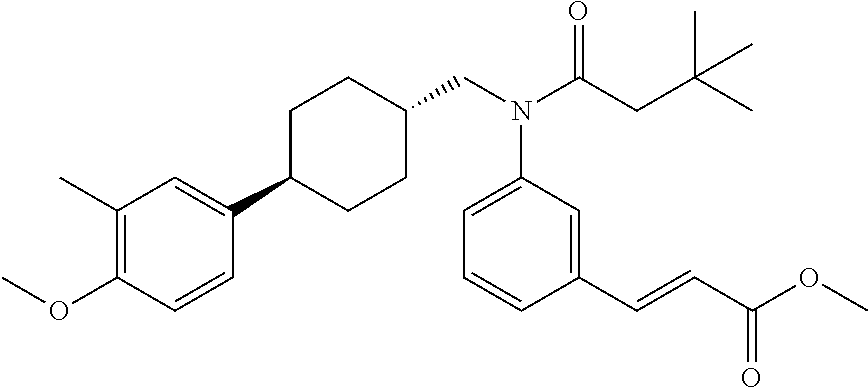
N(C1=CC=CC(C=CC(OC)=O)=C1)(CC1CCC(C2=CC(C)=C(OC)C=C2)CC1)C(=O)CC(C)(C)C
